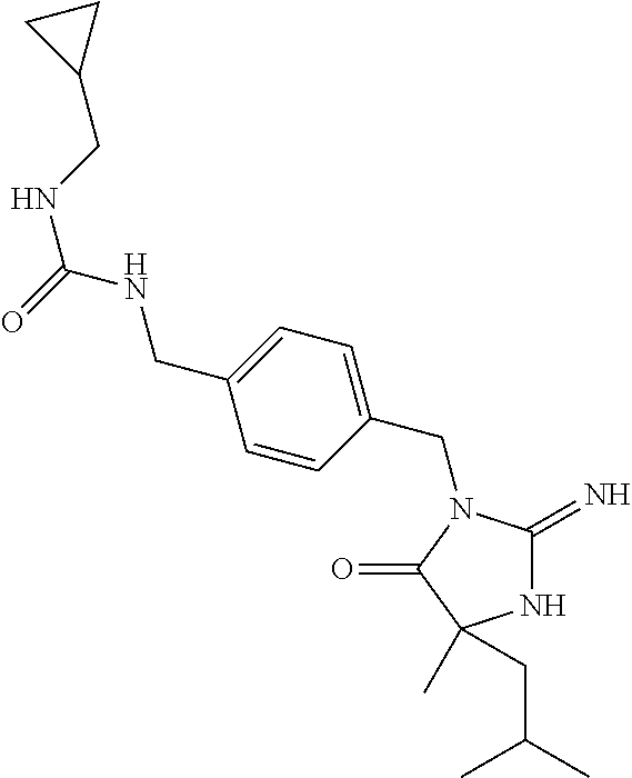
N1C(=N)N(CC2=CC=C(CNC(=O)NCC3CC3)C=C2)C(=O)C1(C)CC(C)C
